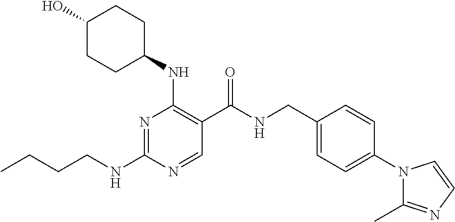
CCCCNC1=NC(NC2CCC(O)CC2)=C(C(NCC2=CC=C(N3C(C)=NC=C3)C=C2)=O)C=N1
